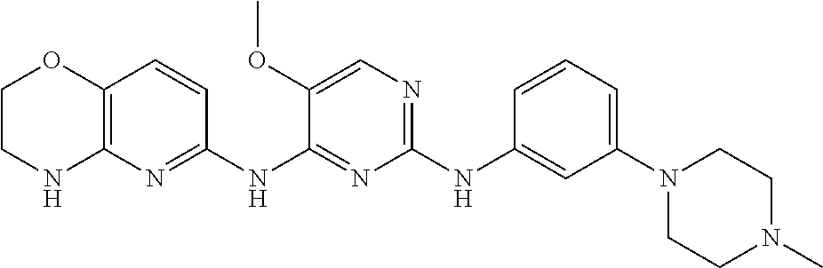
C1(NC2=CC(N3CCN(C)CC3)=CC=C2)=NC=C(OC)C(NC2=NC3=C(C=C2)OCCN3)=N1
